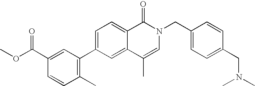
C1=C(C2=C(C)C=CC(C(OC)=O)=C2)C=C2C(=C1)C(=O)N(CC1=CC=C(CN(C)C)C=C1)C=C2C
